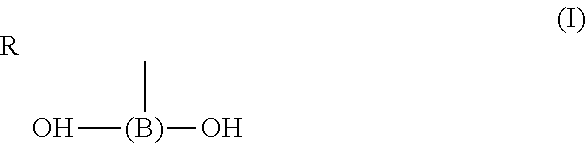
O[(B)](O)C.[R]
